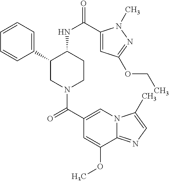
C1(C2CN(C(C3=CN4C(=NC=C4C)C(OC)=C3)=O)CCC2NC(=O)C2=CC(OCC)=NN2C)=CC=CC=C1
